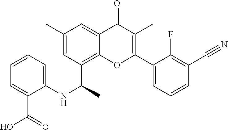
C1(C#N)=C(F)C(C2=C(C)C(=O)C3=CC(C)=CC(C(NC4=CC=CC=C4C(O)=O)C)=C3O2)=CC=C1
